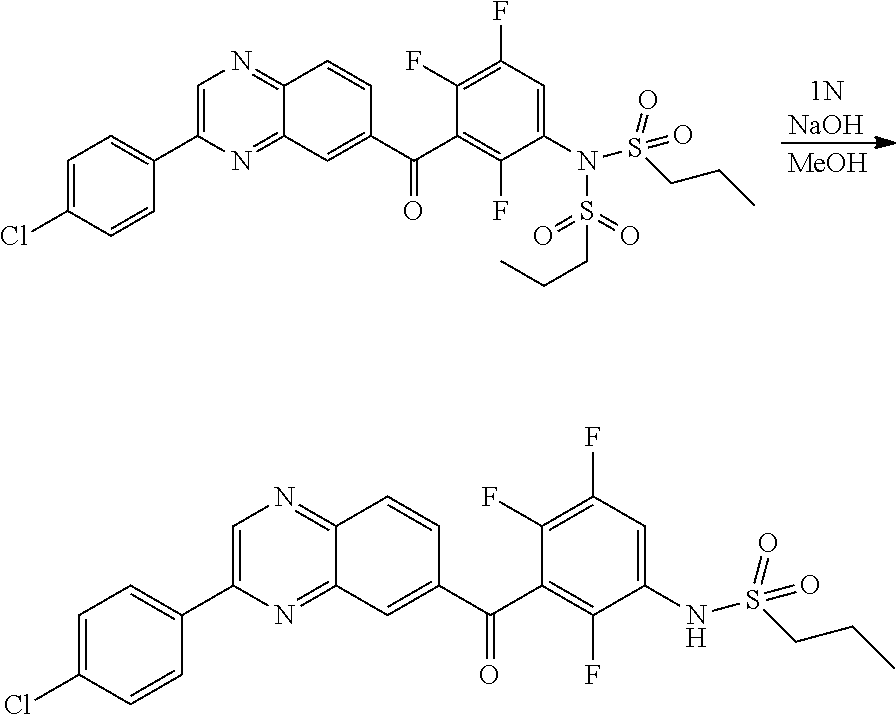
[1NNaOH].[MeOH].C1=C(C2=CC=C(Cl)C=C2)N=C2C(=N1)C=CC(C(C1=C(F)C(N(S(=O)(=O)CCC)S(=O)(=O)CCC)=CC(F)=C1F)=O)=C2.C1=C(C2=CC=C(Cl)C=C2)N=C2C(=N1)C=CC(C(C1=C(F)C(NS(=O)(=O)CCC)=CC(F)=C1F)=O)=C2
